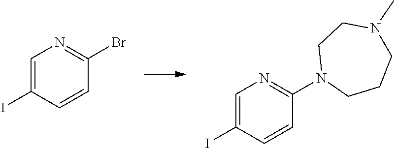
C1=C(I)C=CC(Br)=N1.C1=C(I)C=CC(N2CCCN(C)CC2)=N1
